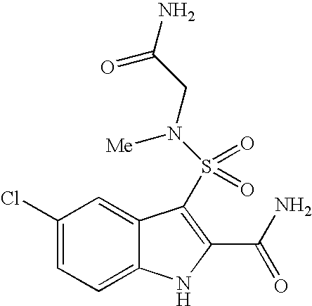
C1(Cl)=CC=C2C(=C1)C(S(=O)(=O)N(CC(N)=O)[Me])=C(C(N)=O)N2
